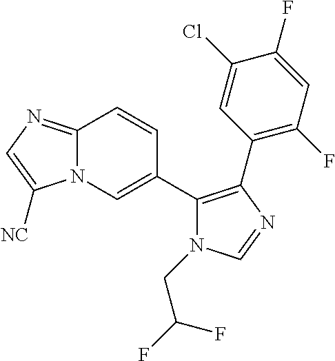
C12=NC=C([NC])N1C=C(C1=C(C3=C(F)C=C(F)C(Cl)=C3)N=CN1CC(F)F)C=C2
